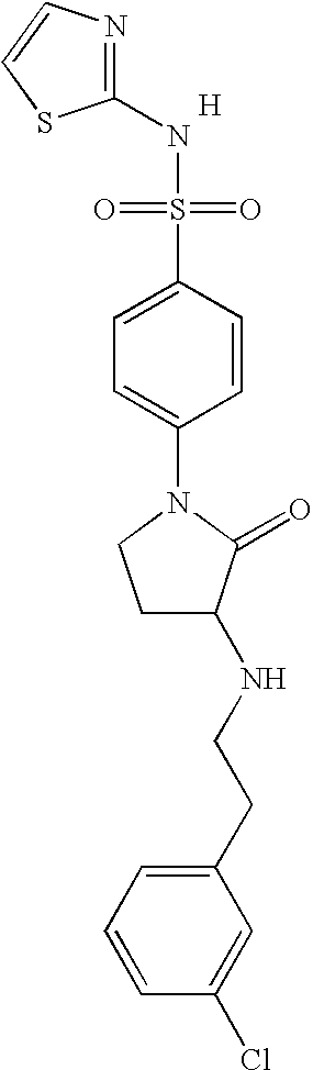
N1=C(NS(=O)(=O)C2=CC=C(N3CCC(NCCC4=CC=CC(Cl)=C4)C3=O)C=C2)SC=C1.[H]
